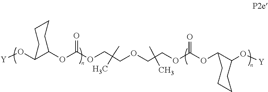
[Y]OC1C(OC(OCC(C)(C)COCC(C)(C)COC(OC2C(O[Y])CCCC2)=O)=O)CCCC1
